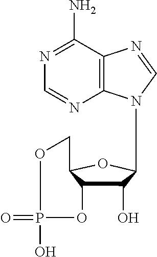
N1=C(N)C2=C(N=C1)N(C1C(O)C3C(O1)COP(=O)(O)O3)C=N2
